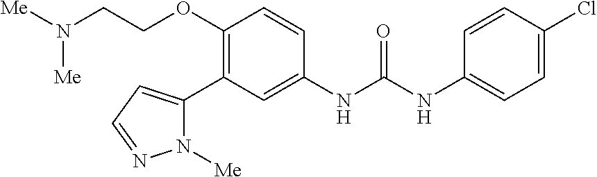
C1(OCCN([Me])[Me])=C(C2=CC=NN2[Me])C=C(NC(=O)NC2=CC=C(Cl)C=C2)C=C1
